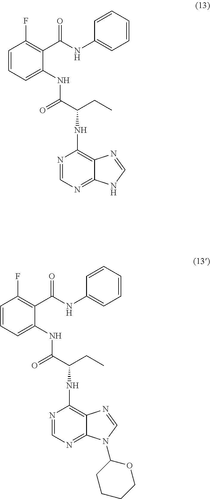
C1=CC=C(NC(C(CC)NC2=C3C(=NC=N2)NC=N3)=O)C(C(NC2=CC=CC=C2)=O)=C1F.C1=CC=C(NC(C(CC)NC2=C3C(=NC=N2)N(C2OCCCC2)C=N3)=O)C(C(NC2=CC=CC=C2)=O)=C1F
